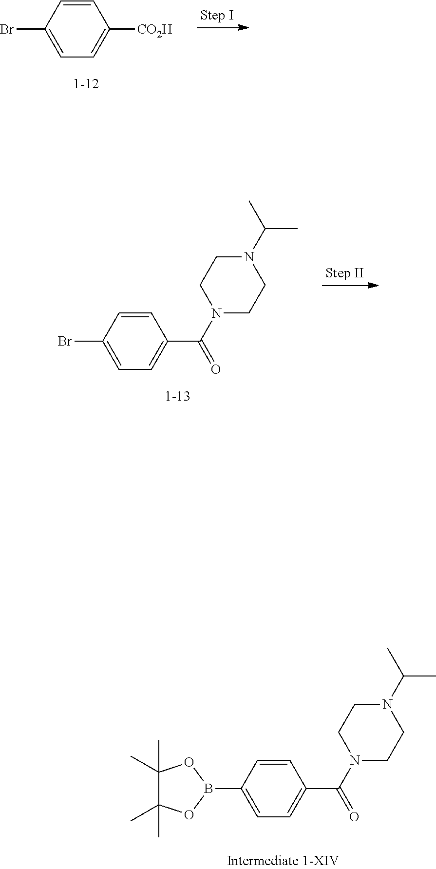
C1=C([CO2H])C=CC(Br)=C1.C1=C(C(=O)N2CCN(C(C)C)CC2)C=CC(Br)=C1.C1=C(C(=O)N2CCN(C(C)C)CC2)C=CC(B2OC(C)(C)C(C)(C)O2)=C1
